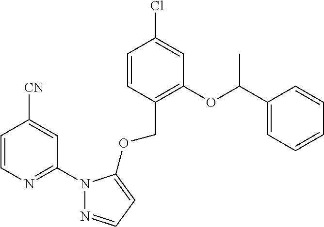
C1=CN=C(N2N=CC=C2OCC2=C(OC(C3=CC=CC=C3)C)C=C(Cl)C=C2)C=C1[CN]
